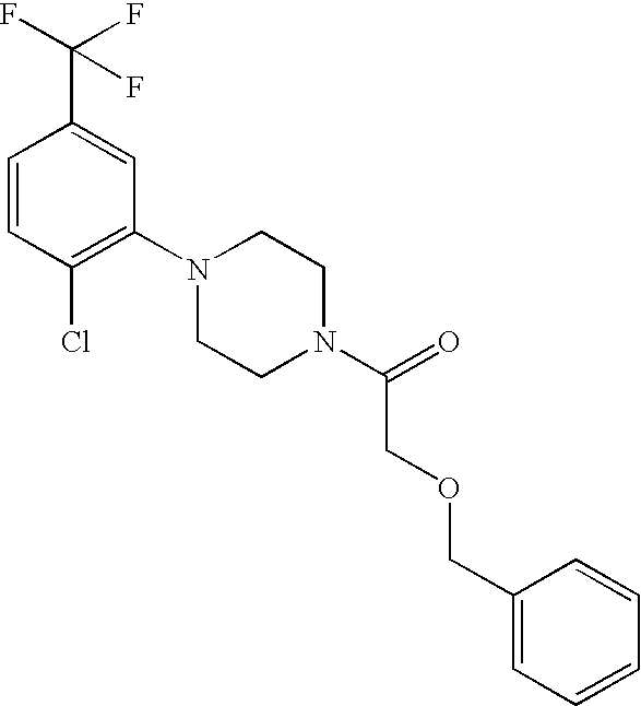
C1=CC(Cl)=C(N2CCN(C(=O)COCC3=CC=CC=C3)CC2)C=C1C(F)(F)F
